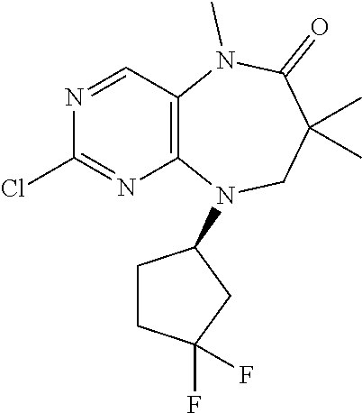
N1=CC2=C(N=C1Cl)N(C1CCC(F)(F)C1)CC(C)(C)C(=O)N2C
